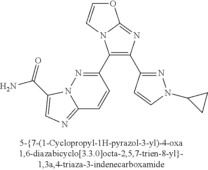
C1(C2=NN3C(=NC=C3C(N)=O)C=C2)=C(C2=NN(C3CC3)C=C2)N=C2N1C=CO2
